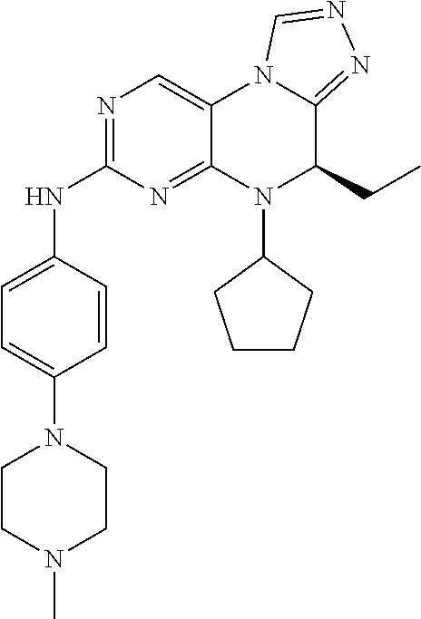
N1=C(NC2=CC=C(N3CCN(C)CC3)C=C2)N=C2C(=C1)N1C(=NN=C1)C(CC)N2C1CCCC1
